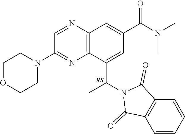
C12=C(N=CC(N3CCOCC3)=N1)C=C(C(N(C)C)=O)C=C2C(N1C(=O)C2=C(C1=O)C=CC=C2)C
